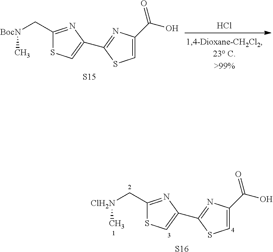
S1C=C(C2=NC(C(O)=O)=CS2)N=C1C[BocN]C.Cl.[S15].S1C=C(C2=NC(C(O)=O)=CS2)N=C1C[ClH2N]C.[S16]
